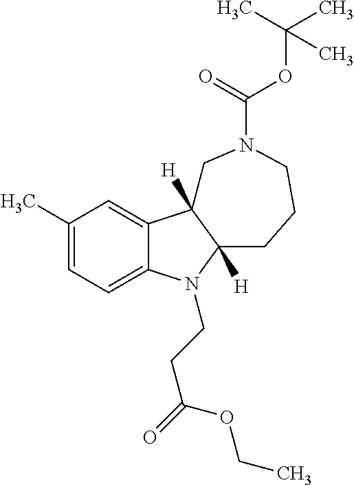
C1(C)=CC=C2C(=C1)C1([H])C([H])(N2CCC(=O)OCC)CCCN(C(OC(C)(C)C)=O)C1
